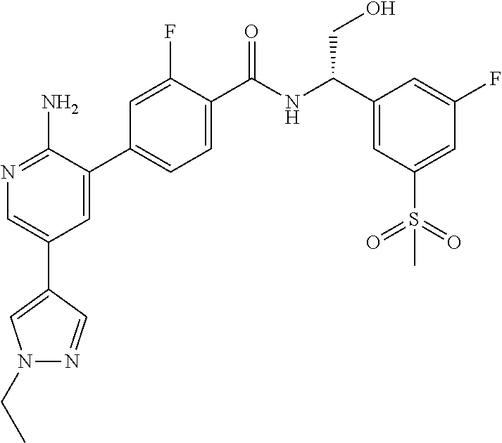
N1=C(N)C(C2=CC=C(C(NC(C3=CC(S(=O)(=O)C)=CC(F)=C3)CO)=O)C(F)=C2)=CC(C2=CN(CC)N=C2)=C1
